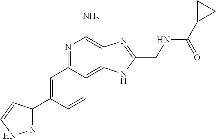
C1=C(C2=NNC=C2)C=CC2=C3C(=C(N)N=C12)N=C(CNC(C1CC1)=O)N3
